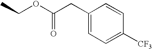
C(C)OC(CC1=CC=C([CF3])C=C1)=O
